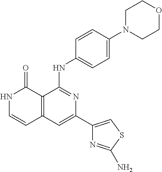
C1=CC(NC2=NC(C3=CSC(N)=N3)=CC3=C2C(=O)NC=C3)=CC=C1N1CCOCC1
